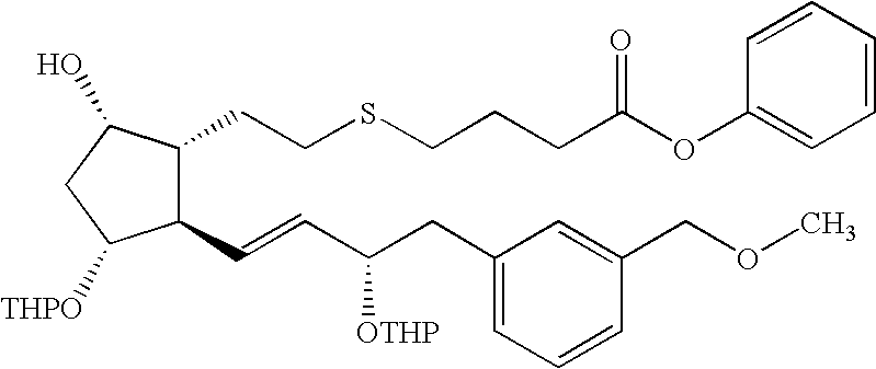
C1(C=CC(CC2=CC=CC(COC)=C2)[OTHP])C(CCSCCCC(OC2=CC=CC=C2)=O)C(O)CC1[THPO]
